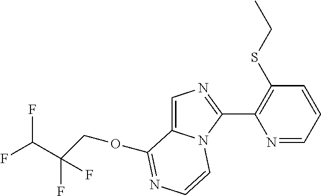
O(C1=NC=CN2C1=CN=C2C1=C(SCC)C=CC=N1)CC(F)(C(F)F)F
